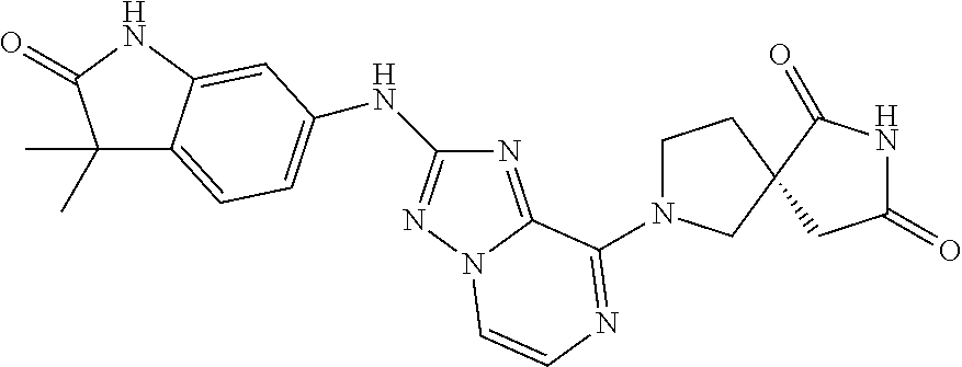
N1(C2=NC=CN3N=C(NC4=CC=C5C(C)(C)C(=O)NC5=C4)N=C32)CCC2(C1)CC(=O)NC2=O
